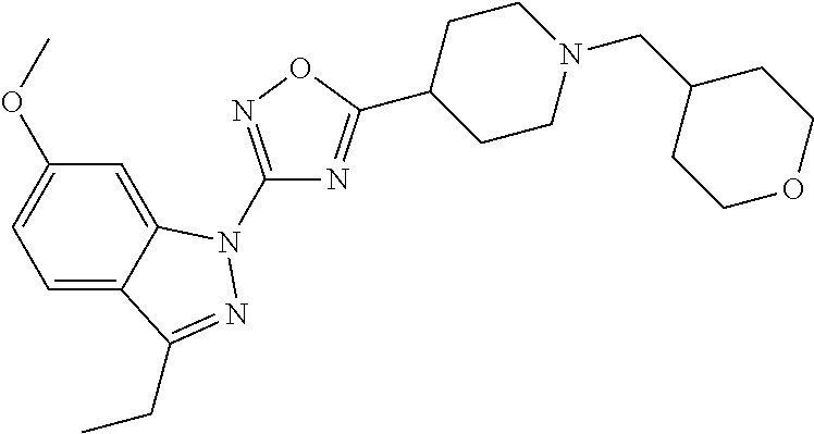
C1=C2C(=CC=C1OC)C(CC)=NN2C1=NOC(C2CCN(CC3CCOCC3)CC2)=N1
